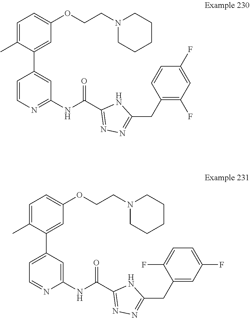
C1=C(C)C(C2=CC(NC(C3=NN=C(CC4=C(F)C=C(F)C=C4)N3)=O)=NC=C2)=CC(OCCN2CCCCC2)=C1.C1=C(C)C(C2=CC=NC(NC(C3=NN=C(CC4=CC(F)=CC=C4F)N3)=O)=C2)=CC(OCCN2CCCCC2)=C1
